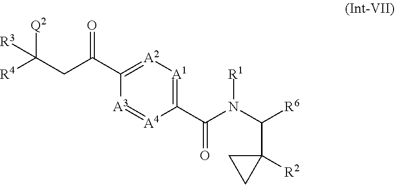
C1(C(N(C([R6])C2([R2])CC2)[R1])=O)=[A1][A2]=C(C(CC([R4])([Q2])[R3])=O)[A3]=[A4]1
